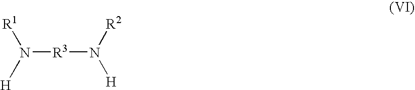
[R1]N([H])[R3]N([H])[R2]
